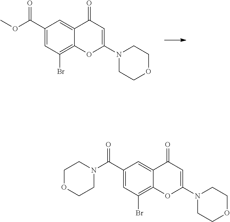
N1(C2=CC(=O)C3=CC(C(OC)=O)=CC(Br)=C3O2)CCOCC1.N1(C2=CC(=O)C3=CC(C(N4CCOCC4)=O)=CC(Br)=C3O2)CCOCC1
